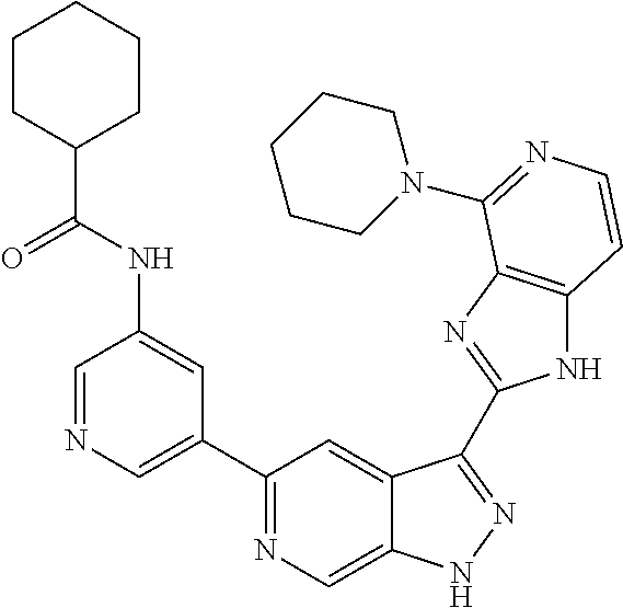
C1=NC=C(C2=NC=C3C(=C2)C(C2=NC4=C(N2)C=CN=C4N2CCCCC2)=NN3)C=C1NC(C1CCCCC1)=O
